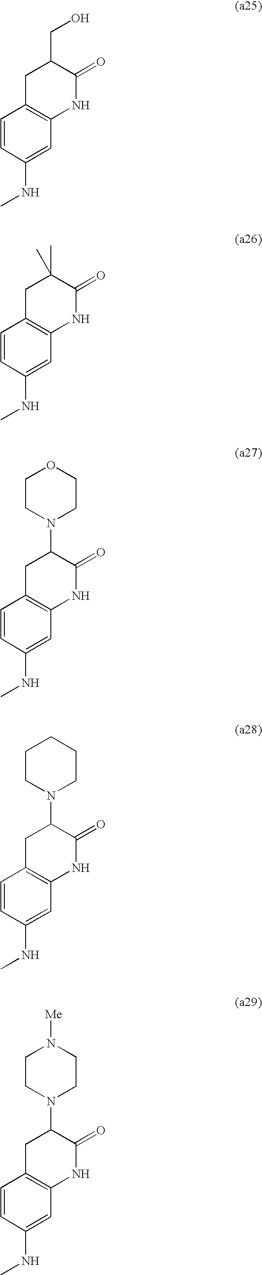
C1=CC(NC)=CC2=C1CC(CO)C(=O)N2.C1=CC(NC)=CC2=C1CC(C)(C)C(=O)N2.C1=CC(NC)=CC2=C1CC(N1CCOCC1)C(=O)N2.C1=CC(NC)=CC2=C1CC(N1CCCCC1)C(=O)N2.C1=CC(NC)=CC2=C1CC(N1CCN([Me])CC1)C(=O)N2
